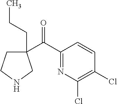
C1(C(C2=NC(Cl)=C(Cl)C=C2)=O)(CCC)CCNC1
